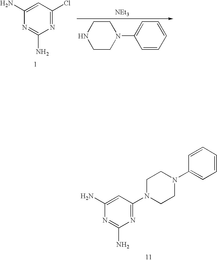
C1(N)=CC(Cl)=NC(N)=N1.[NEt3].N1CCN(C2=CC=CC=C2)CC1.C1(N)=CC(N2CCN(C3=CC=CC=C3)CC2)=NC(N)=N1
